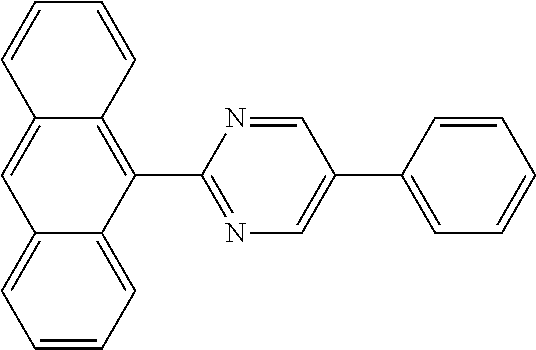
C1=CC=C2C(=C1)C=C1C(=C2C2=NC=C(C3=CC=CC=C3)C=N2)C=CC=C1
